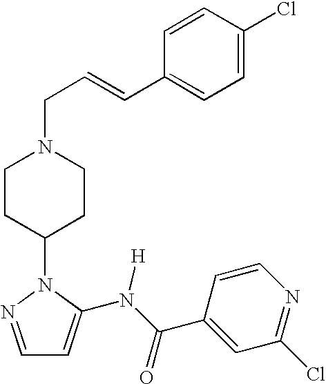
C1=NN(C2CCN(CC=CC3=CC=C(Cl)C=C3)CC2)C(N(C(C2=CC(Cl)=NC=C2)=O)[H])=C1
